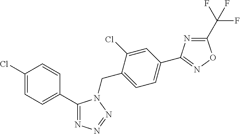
C1(Cl)=CC=C(C2=NN=NN2CC2=CC=C(C3=NOC(C(F)(F)F)=N3)C=C2Cl)C=C1
